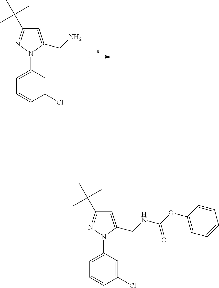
C1=C(CN)N(C2=CC=CC(Cl)=C2)N=C1C(C)(C)C.C1=C(CNC(=O)OC2=CC=CC=C2)N(C2=CC=CC(Cl)=C2)N=C1C(C)(C)C
